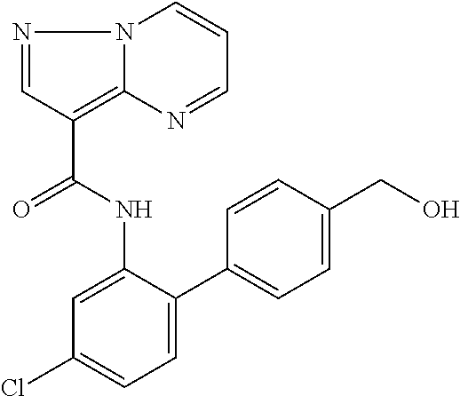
N1=CC(C(=O)NC2=CC(Cl)=CC=C2C2=CC=C(CO)C=C2)=C2N1C=CC=N2
